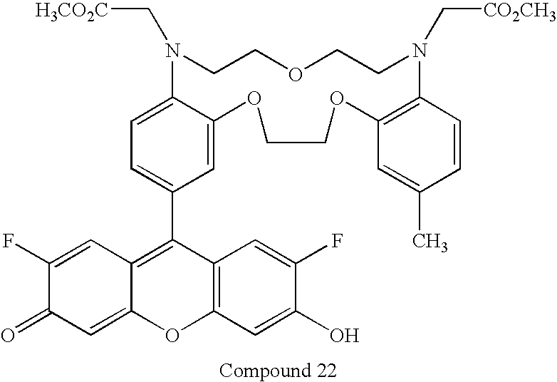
C1=C2C(=CC(C3=C4C(=CC(=O)C(F)=C4)OC4=C3C=C(F)C(O)=C4)=C1)OCCOC1=C(C=CC(C)=C1)N(C[CO2CH3])CCOCCN2C[H3CO2C]
